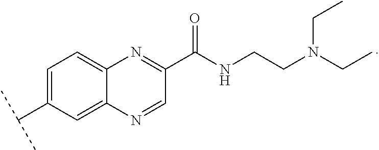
C1=C(C(C)C)C=C2C(=C1)N=C(C(NCCN(CC)CC)=O)C=N2
